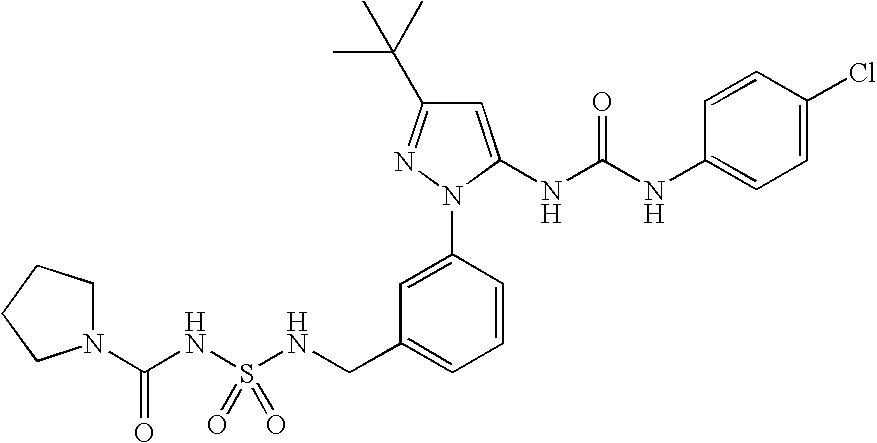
C(C1=CC=CC(N2N=C(C(C)(C)C)C=C2NC(NC2=CC=C(Cl)C=C2)=O)=C1)NS(NC(=O)N1CCCC1)(=O)=O
